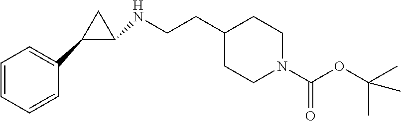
C1(CCNC2C(C3=CC=CC=C3)C2)CCN(C(OC(C)(C)C)=O)CC1
